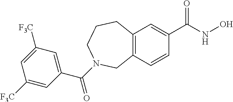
C12=C(C=C(C(NO)=O)C=C1)CCCN(C(C1=CC([F3C])=CC([F3C])=C1)=O)C2
